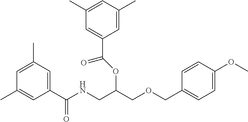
C1(C(NCC(COCC2=CC=C(OC)C=C2)OC(=O)C2=CC(C)=CC(C)=C2)=O)=CC(C)=CC(C)=C1
